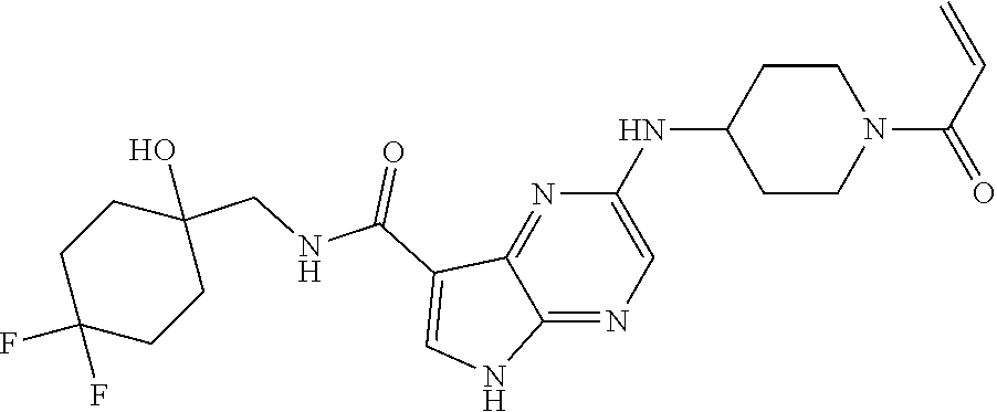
N(C1CCN(C(C=C)=O)CC1)C1=CN=C2C(=N1)C(C(NCC1(O)CCC(F)(F)CC1)=O)=CN2
